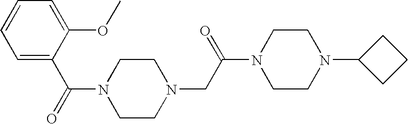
O=C(C1=CC=CC=C1OC)N1CCN(CC(N2CCN(C3CCC3)CC2)=O)CC1
